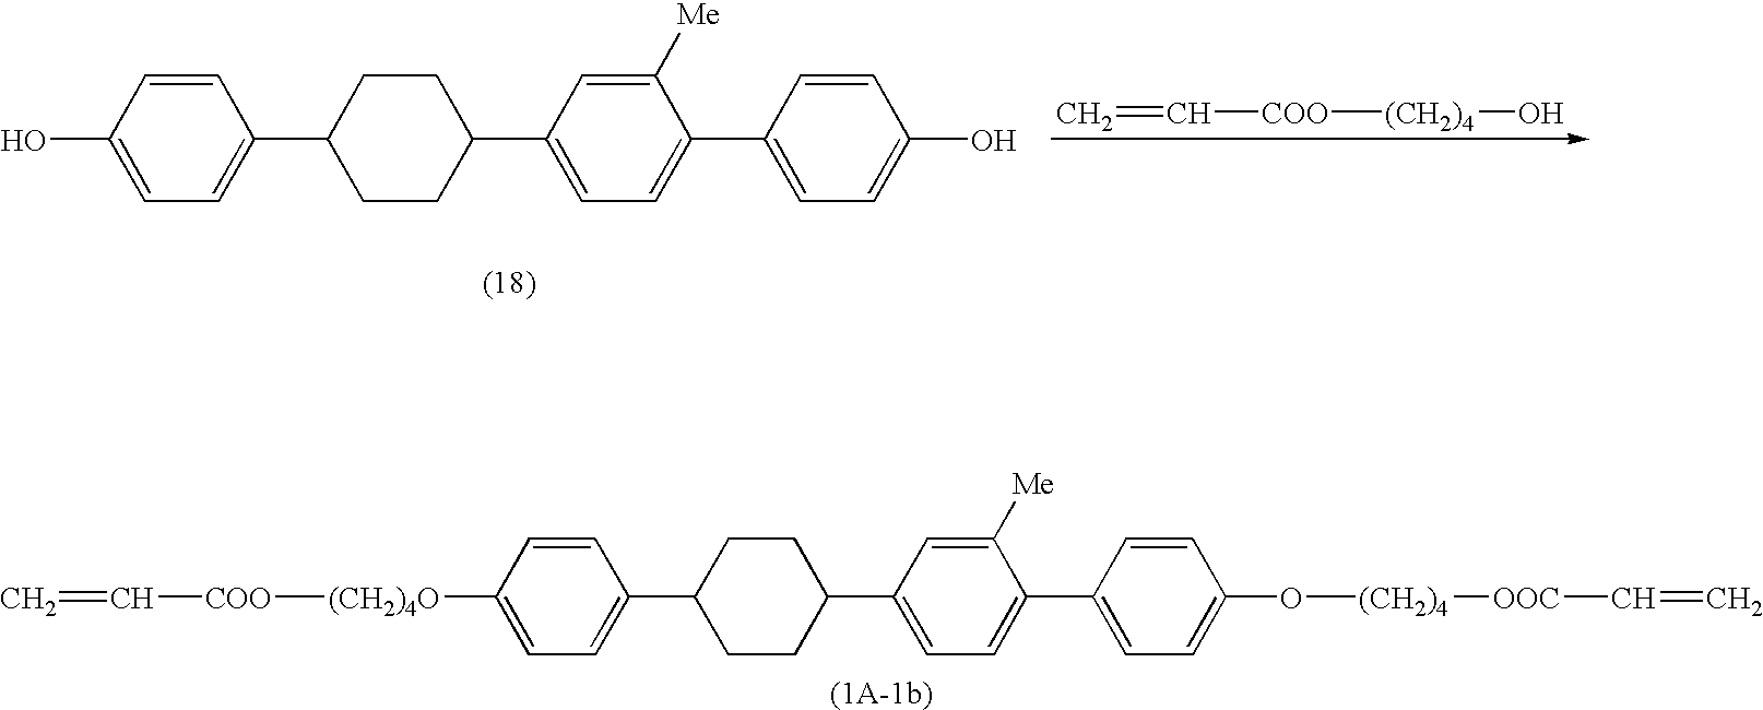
C1=C([(CH2)4O][COO]C=C)C=CC(C2CCC(C3=CC=C(C4=CC=C(O[(CH2)4][OOC]C=C)C=C4)C([Me])=C3)CC2)=C1.C1=C(O)C=CC(C2CCC(C3=CC=C(C4=CC=C(O)C=C4)C([Me])=C3)CC2)=C1.C=C[COO][(CH2)4]O
